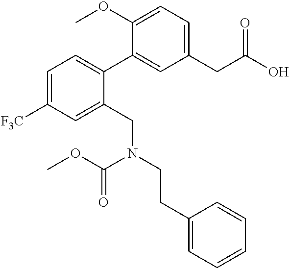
C1(OC)=CC=C(CC(O)=O)C=C1C1=CC=C([F3C])C=C1CN(CCC1=CC=CC=C1)C(OC)=O
